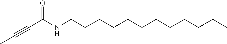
O=C(NCCCCCCCCCCCC)C#CC
